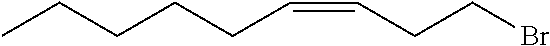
CCCCCC=CCCBr
